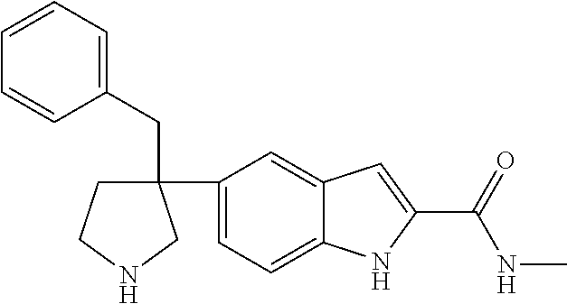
C1CNCC1(C1=CC=C2C(=C1)C=C(C(NC)=O)N2)CC1=CC=CC=C1
